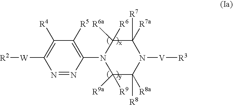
N1=NC(N2C([R9a])([R9])C([R8a])([R8])N([V][R3])C([R7a])([R7])C2([R6a])[R6])=C([R5])C([R4])=C1[W][R2]
